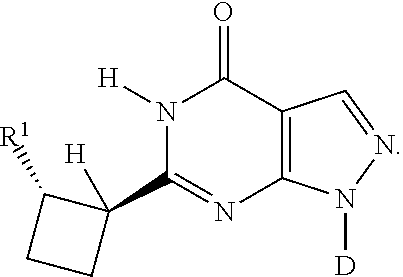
N1([H])C(C2([H])C([R1])CC2)=NC2=C(C1=O)C=NN2[D]
